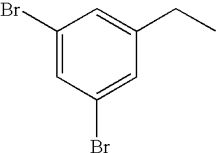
C1(Br)=CC(Br)=CC(CC)=C1
